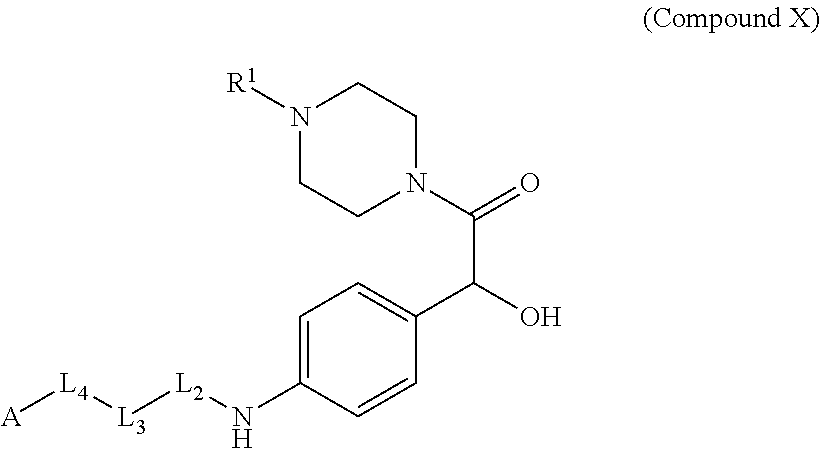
N1([R1])CCN(C(=O)C(O)C2=CC=C(N[L2][L3][L4][A])C=C2)CC1
